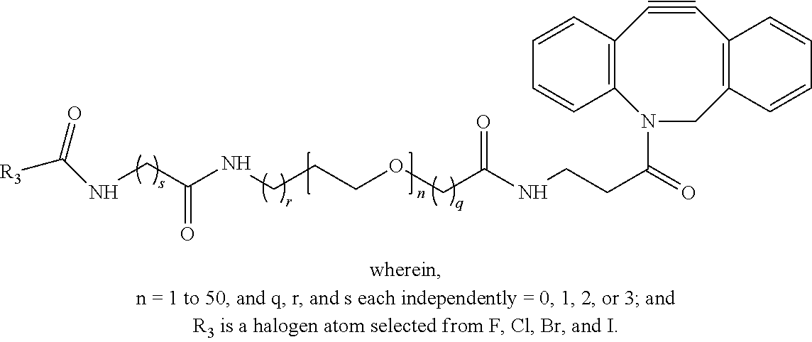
N(CC(NCCCOCC(NCCC(=O)N1CC2=C(C#CC3=C1C=CC=C3)C=CC=C2)=O)=O)C([R3])=O
